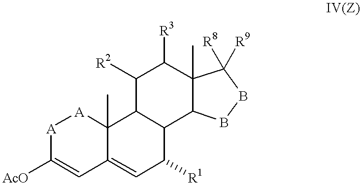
[A]1C([AcO])=CC2=CC([R1])C3C(C2(C)[A]1)C([R2])C([R3])C1(C)C3BBC1([R8])[R9]
